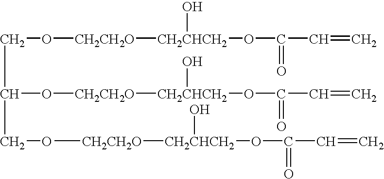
C(C(O[CH2CH2O][CH2CHCH2](OC(C=C)=O)O)CO)O[CH2CH2O][CH2CHCH2](O)OC(C=C)=O.C[CH2CH2O][CH2CHCH2](OC(C=C)=O)O
